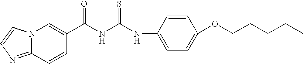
C1(C(NC(NC2=CC=C(OCCCCC)C=C2)=S)=O)=CN2C(=NC=C2)C=C1
